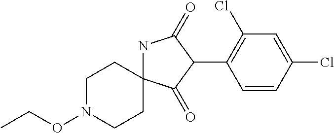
C(ON1CCC2(CC1)NC(=O)C(C1=C(Cl)C=C(Cl)C=C1)C2=O)C
